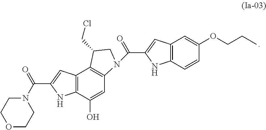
C12=C(C=CC(OCCC)=C1)NC(C(=O)N1C3=C(C4=C(C(O)=C3)NC(C(N3CCOCC3)=O)=C4)C(CCl)C1)=C2
